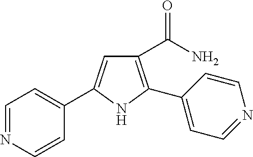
C1(C(=O)N)=C(C2=CC=NC=C2)NC(C2=CC=NC=C2)=C1
